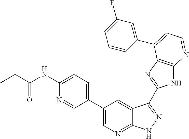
C1(C2=CN=C3C(=C2)C(C2=NC4=C(N2)N=CC=C4C2=CC(F)=CC=C2)=NN3)=CC=C(NC(CC)=O)N=C1
